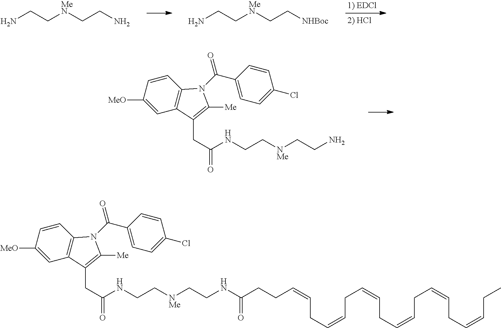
NCC[MeN]CCN.NCC[MeN]CC[NHBoc].C1=CC([MeO])=CC2=C1N(C(C1=CC=C(Cl)C=C1)=O)C([Me])=C2CC(=O)NCC[NMe]CCN.C1=CC([MeO])=CC2=C1N(C(C1=CC=C(Cl)C=C1)=O)C([Me])=C2CC(=O)NCC[NMe]CCNC(CCC=CCC=CCC=CCC=CCC=CCC=CCC)=O
